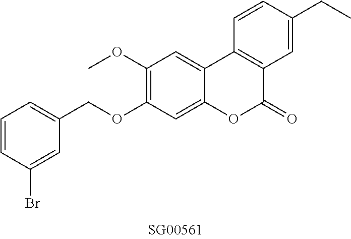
O(C1=C(OC)C=C2C(=C1)OC(=O)C1=C2C=CC(CC)=C1)CC1=CC=CC(Br)=C1
